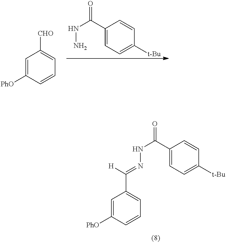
C1(C(NN)=O)=CC=C([t-Bu])C=C1.C1=CC([PhO])=CC([CHO])=C1.C1=CC([PhO])=CC(C([H])=NNC(C2=CC=C([t-Bu])C=C2)=O)=C1
